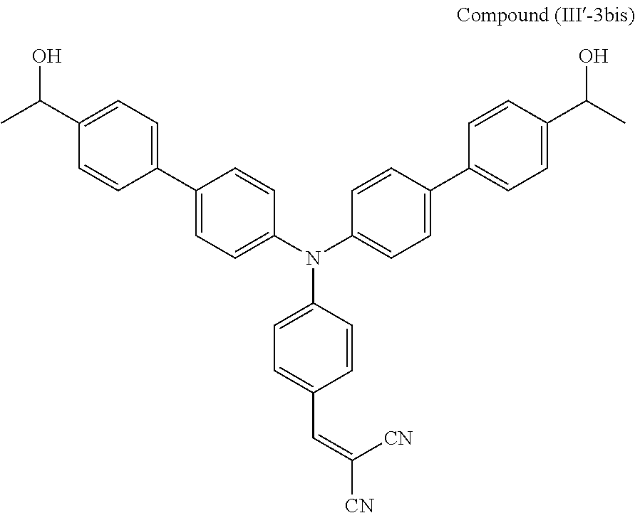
C1(C(C)O)=CC=C(C2=CC=C(N(C3=CC=C(C4=CC=C(C(C)O)C=C4)C=C3)C3=CC=C(C=C([CN])[CN])C=C3)C=C2)C=C1
